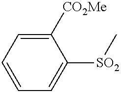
C1=CC=C([SO2]C)C([CO2Me])=C1
